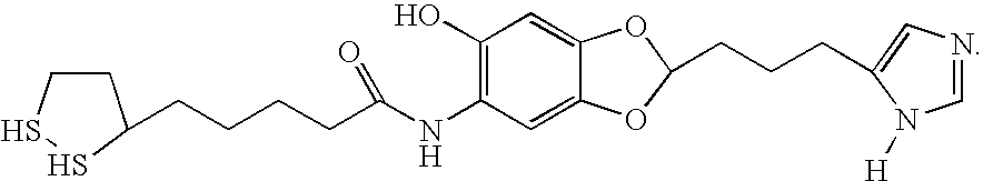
C1CSSC1CCCCC(NC1=C(O)C=C2C(=C1)OC(CCCC1=CN=CN1[H])O2)=O
